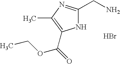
N1C(CN)=NC(C)=C1C(=O)OCC.Br
